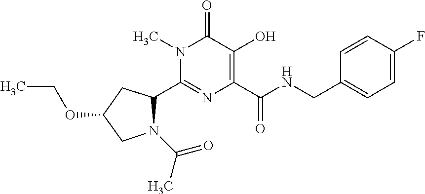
C1(C2N(C(C)=O)CC(OCC)C2)=NC(C(NCC2=CC=C(F)C=C2)=O)=C(O)C(=O)N1C
